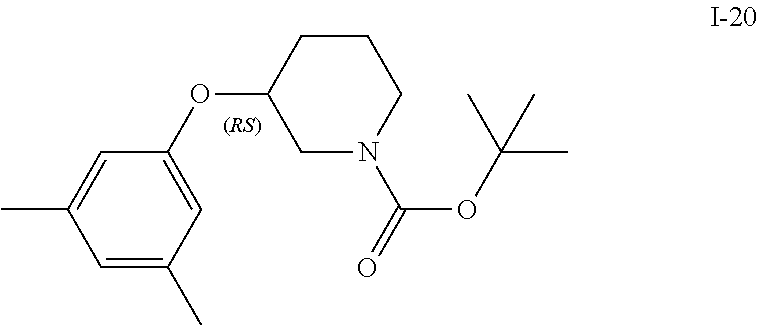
O(C1CN(C(=O)OC(C)(C)C)CCC1)C1=CC(C)=CC(C)=C1
